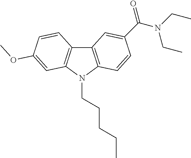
C12=C(N(CCCCC)C3=C1C=CC(OC)=C3)C=CC(C(N(CC)CC)=O)=C2
